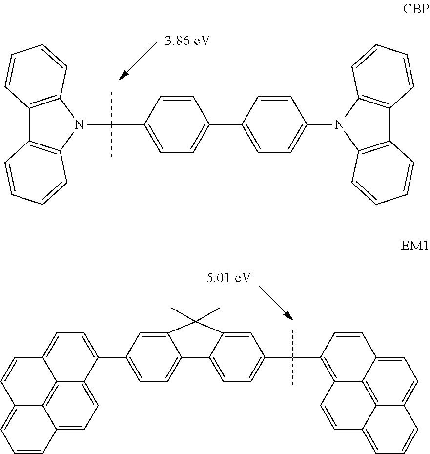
C1=CC(C(C)(C)N2C3=C(C4=C2C=CC=C4)C=CC=C3)=CC=C1C1=CC=C(N2C3=C(C4=C2C=CC=C4)C=CC=C3)C=C1.C12=CC(C3=CC=C4C5=C6C(=CC=C53)C=CC=C6C=C4)=CC=C1C1=CC=C(C(C)(C)C3=C4C5=C6C(=CC=C5C=C3)C=CC=C6C=C4)C=C1C2(C)C
